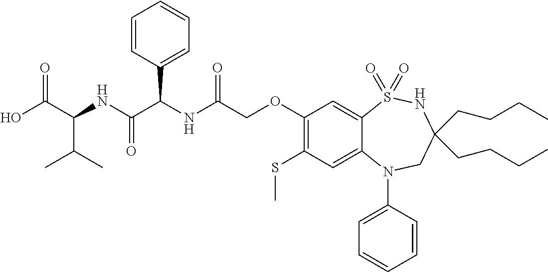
C1(OCC(NC(C(NC(C(O)=O)C(C)C)=O)C2=CC=CC=C2)=O)=C(SC)C=C2C(=C1)S(=O)(=O)NC(CCCC)(CCCC)CN2C1=CC=CC=C1
